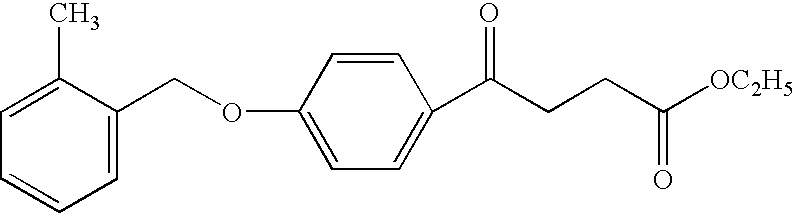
C1(C)=CC=CC=C1COC1=CC=C(C(CCC([OC2H5])=O)=O)C=C1
